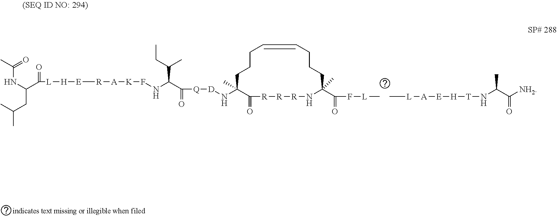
N(C1(C)C(=O)[R][R][R]NC(C(=O)F[L]C)(C)CCCC=CCCC1)[D][Q]C(=O)C(NF[K][A][R][E][H][L]C(C(NC(C)=O)CC(C)C)=O)C(CC)C.[L]([A][E][H][T]NC(C([NH2])=O)C)C
